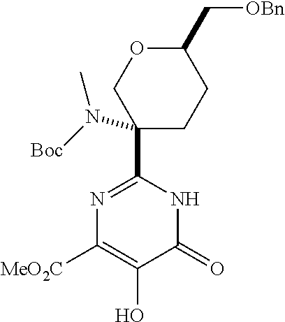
C1(C[OBn])OCC(C2=NC([MeO2C])=C(O)C(=O)N2)(N([Boc])C)CC1
